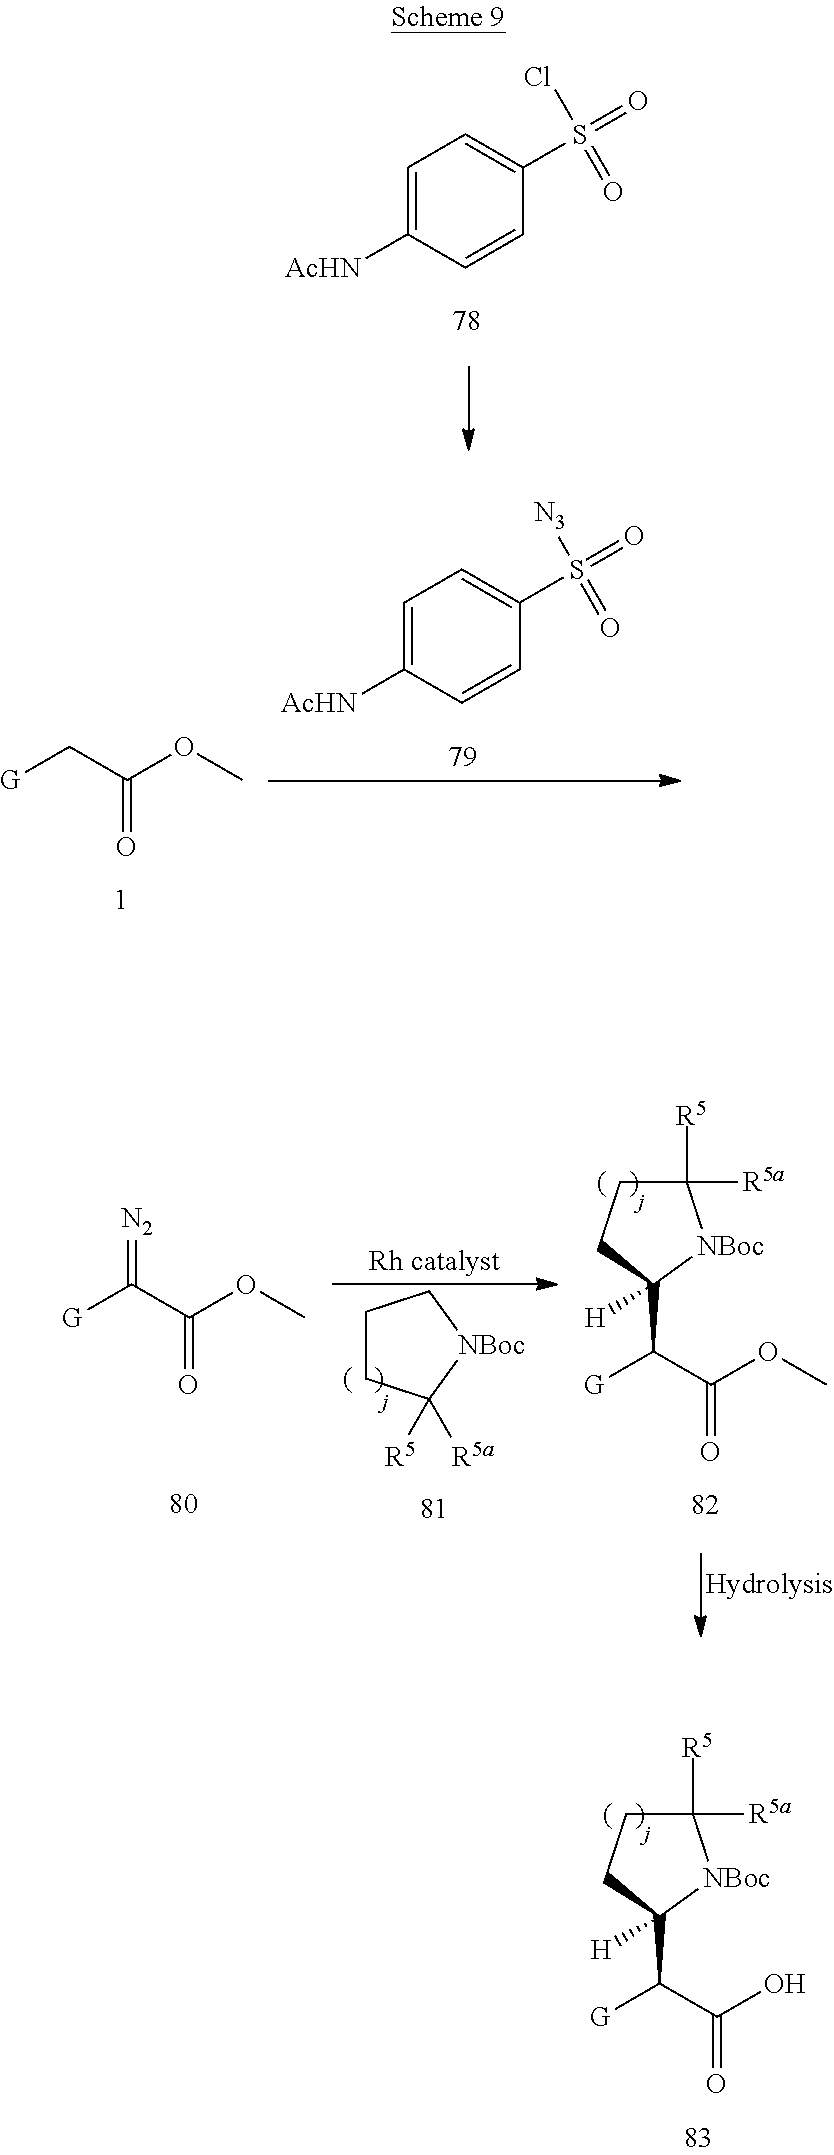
C1([R5])([R5a])CCC(C(C(O)=O)[G])([H])[NBoc]1.C1=C([AcHN])C=CC(S(=O)(Cl)=O)=C1.[G]CC(OC)=O.C1=C([AcHN])C=CC(S(=O)([N3])=O)=C1.[G]C(C(OC)=O)=[N2].C1CC([R5a])([R5])[NBoc]C1.C1([R5])([R5a])CCC(C(C(OC)=O)[G])([H])[NBoc]1
